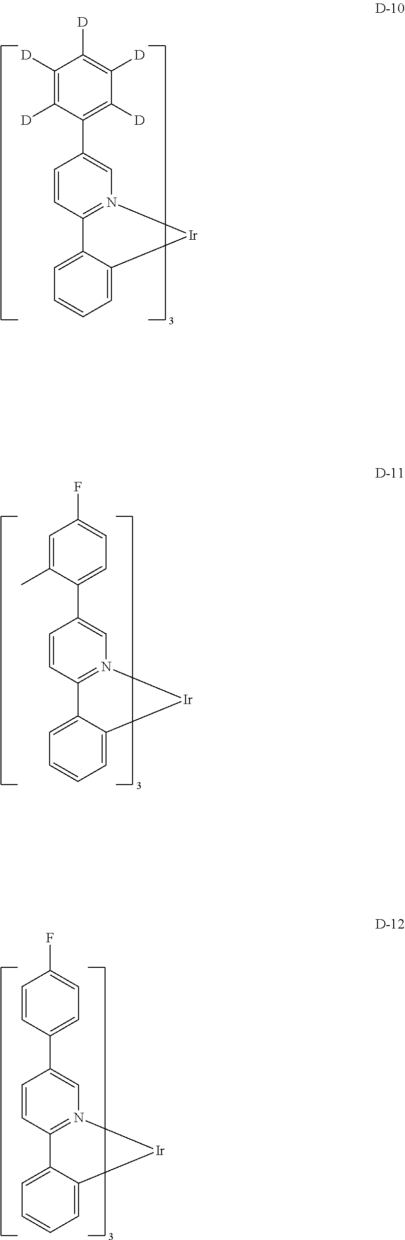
C1(C2=C([D])C([D])=C([D])C([D])=C2[D])=CN2=C(C=C1)C1=CC=CC=C1[Ir]2.C1(C2=CC=C(F)C=C2C)=CN2=C(C=C1)C1=CC=CC=C1[Ir]2.C1(C2=CC=C(F)C=C2)=CN2=C(C=C1)C1=CC=CC=C1[Ir]2
